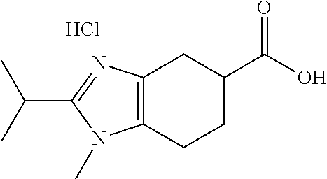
C12=C(N=C(C(C)C)N1C)CC(C(O)=O)CC2.Cl
